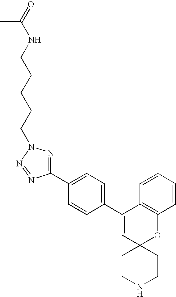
C1(C2=CC=C(C3=CC4(OC5=C3C=CC=C5)CCNCC4)C=C2)=NN(CCCCCNC(=O)C)N=N1
